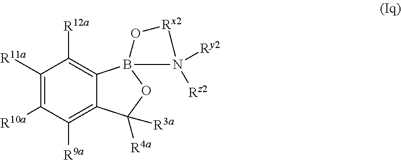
C1([R11a])=C([R10a])C([R9a])=C2C(=C1[R12a])B1(OC2([R4a])[R3a])N([Rz2])([Ry2])[Rx2]O1
